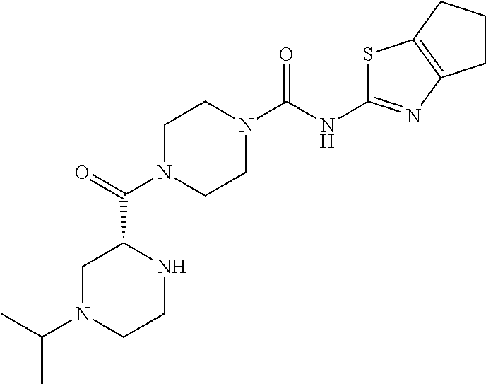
C1N(C(C2CN(C(C)C)CCN2)=O)CCN(C(NC2=NC3=C(S2)CCC3)=O)C1
